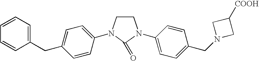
C1=CC=CC(CC2=CC=C(N3CCN(C4=CC=C(CN5CC([COOH])C5)C=C4)C3=O)C=C2)=C1
